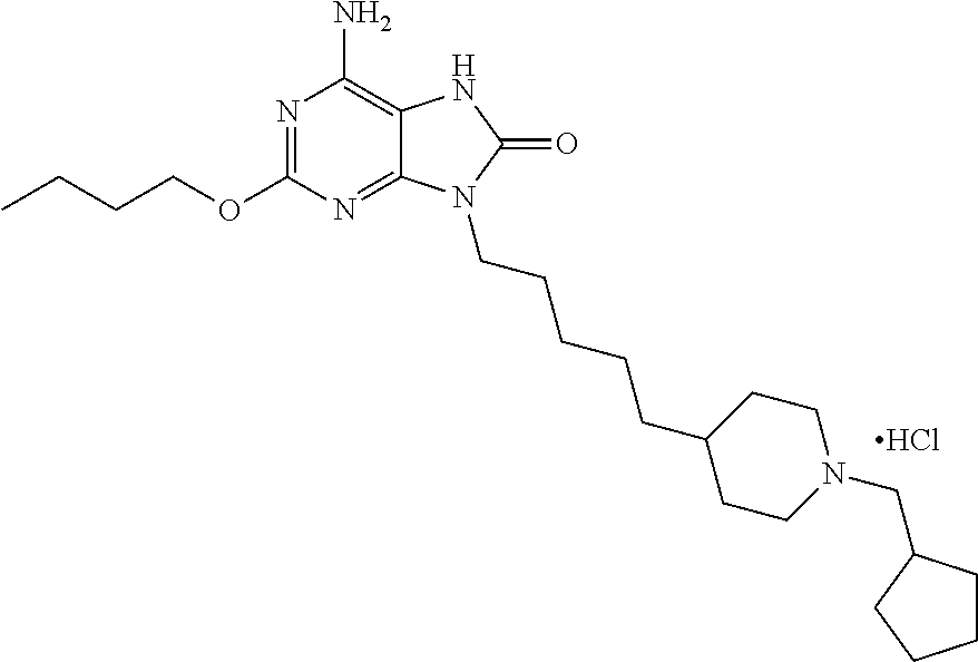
N1=C(OCCCC)N=C2C(=C1N)NC(=O)N2CCCCCC1CCN(CC2CCCC2)CC1.Cl
